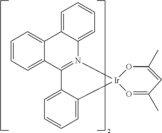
C1=C2C(=CC=C1)N1=C(C3=CC=CC=C23)C2=CC=CC=C2[Ir]12OC(C)=CC(C)=O2
